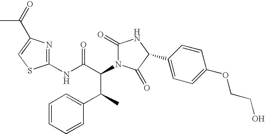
C1(NC(C(C(C2=CC=CC=C2)C)N2C(=O)NC(C3=CC=C(OCCO)C=C3)C2=O)=O)=NC(C(C)=O)=CS1
